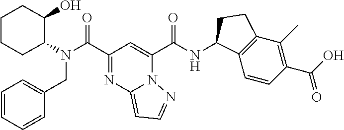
C(C1=NC2=CC=NN2C(C(NC2C3=C(C(C)=C(C(O)=O)C=C3)CC2)=O)=C1)(=O)N(C1C(O)CCCC1)CC1=CC=CC=C1
